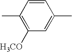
C1=CC(C)=C([H3CO])C=C1C
